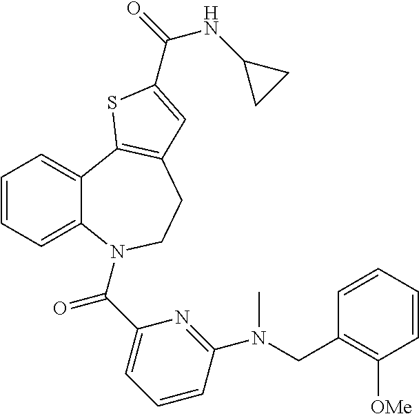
C1=CC=C2C(=C1)C1=C(CCN2C(C2=CC=CC(N(CC3=C([OMe])C=CC=C3)C)=N2)=O)C=C(C(=O)NC2CC2)S1
